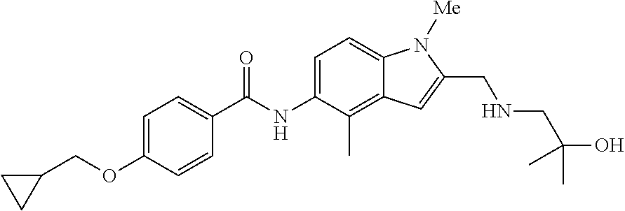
C1=C(OCC2CC2)C=CC(C(NC2=CC=C3C(=C2C)C=C(CNCC(O)(C)C)N3[Me])=O)=C1
